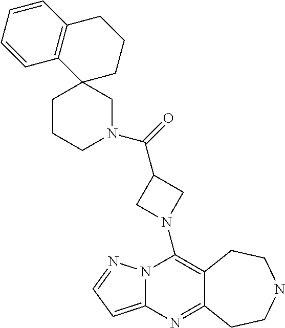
N12C(=CC=N1)N=C1C(=C2N2CC(C(=O)N3CC4(CCC3)CCCC3=C4C=CC=C3)C2)CCNCC1
